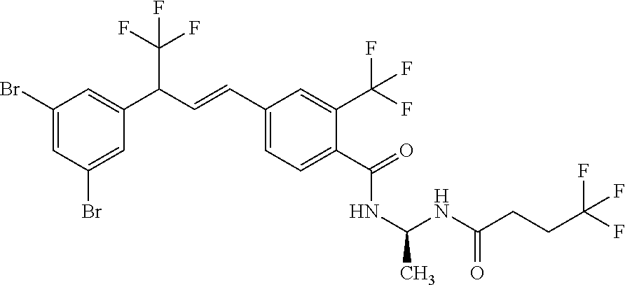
C1(Br)=CC(Br)=CC(C(C=CC2=CC=C(C(=O)NC(C)NC(CCC(F)(F)F)=O)C(C(F)(F)F)=C2)C(F)(F)F)=C1
